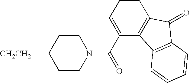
[CH2CH2]C1CCN(C(C2=CC=CC3=C2C2=C(C3=O)C=CC=C2)=O)CC1
